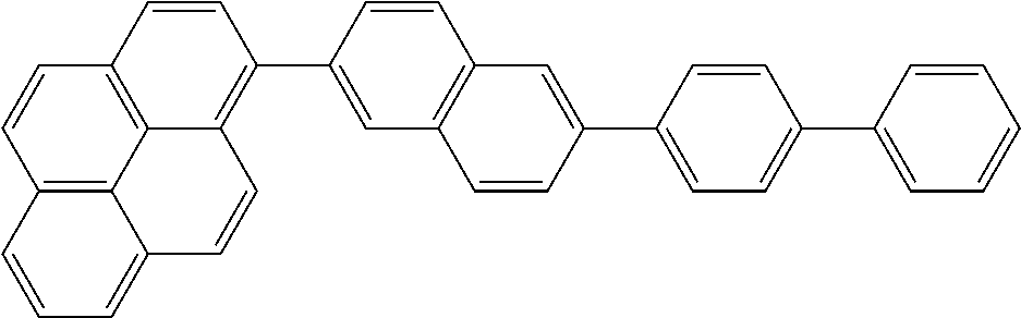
C12=C3C4=C(C=C1)C=CC(C1=CC5=C(C=C1)C=C(C1=CC=C(C6=CC=CC=C6)C=C1)C=C5)=C4C=CC3=CC=C2
